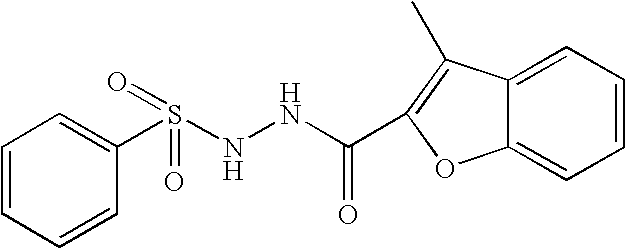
N(NC(=O)C1=C(C)C2=CC=CC=C2O1)S(C1=CC=CC=C1)(=O)=O
